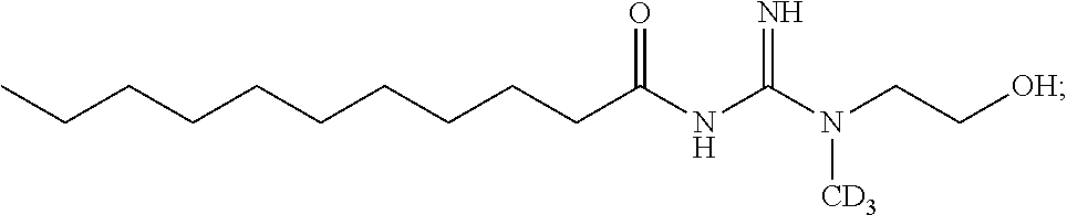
C(CCCCCCCCC(NC(N(CC[OH])[CD3])=N)=O)C
